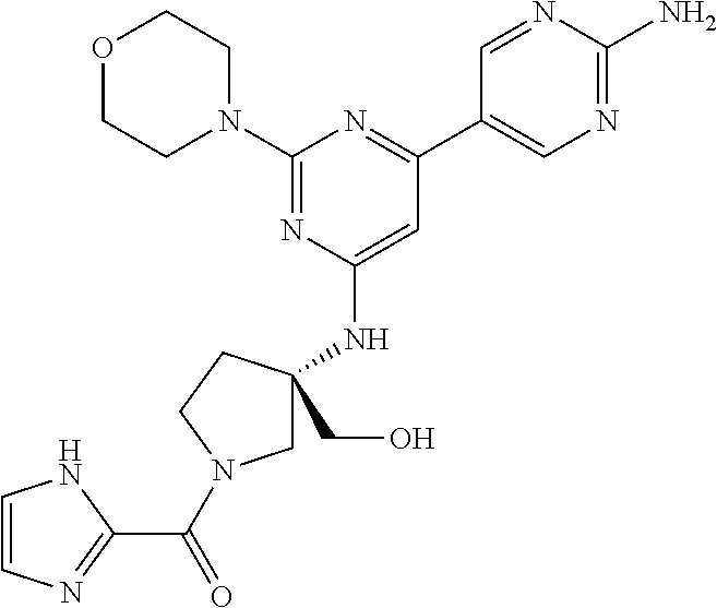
O1CCN(C2=NC(NC3(CO)CN(C(=O)C4=NC=CN4)CC3)=CC(C3=CN=C(N)N=C3)=N2)CC1
